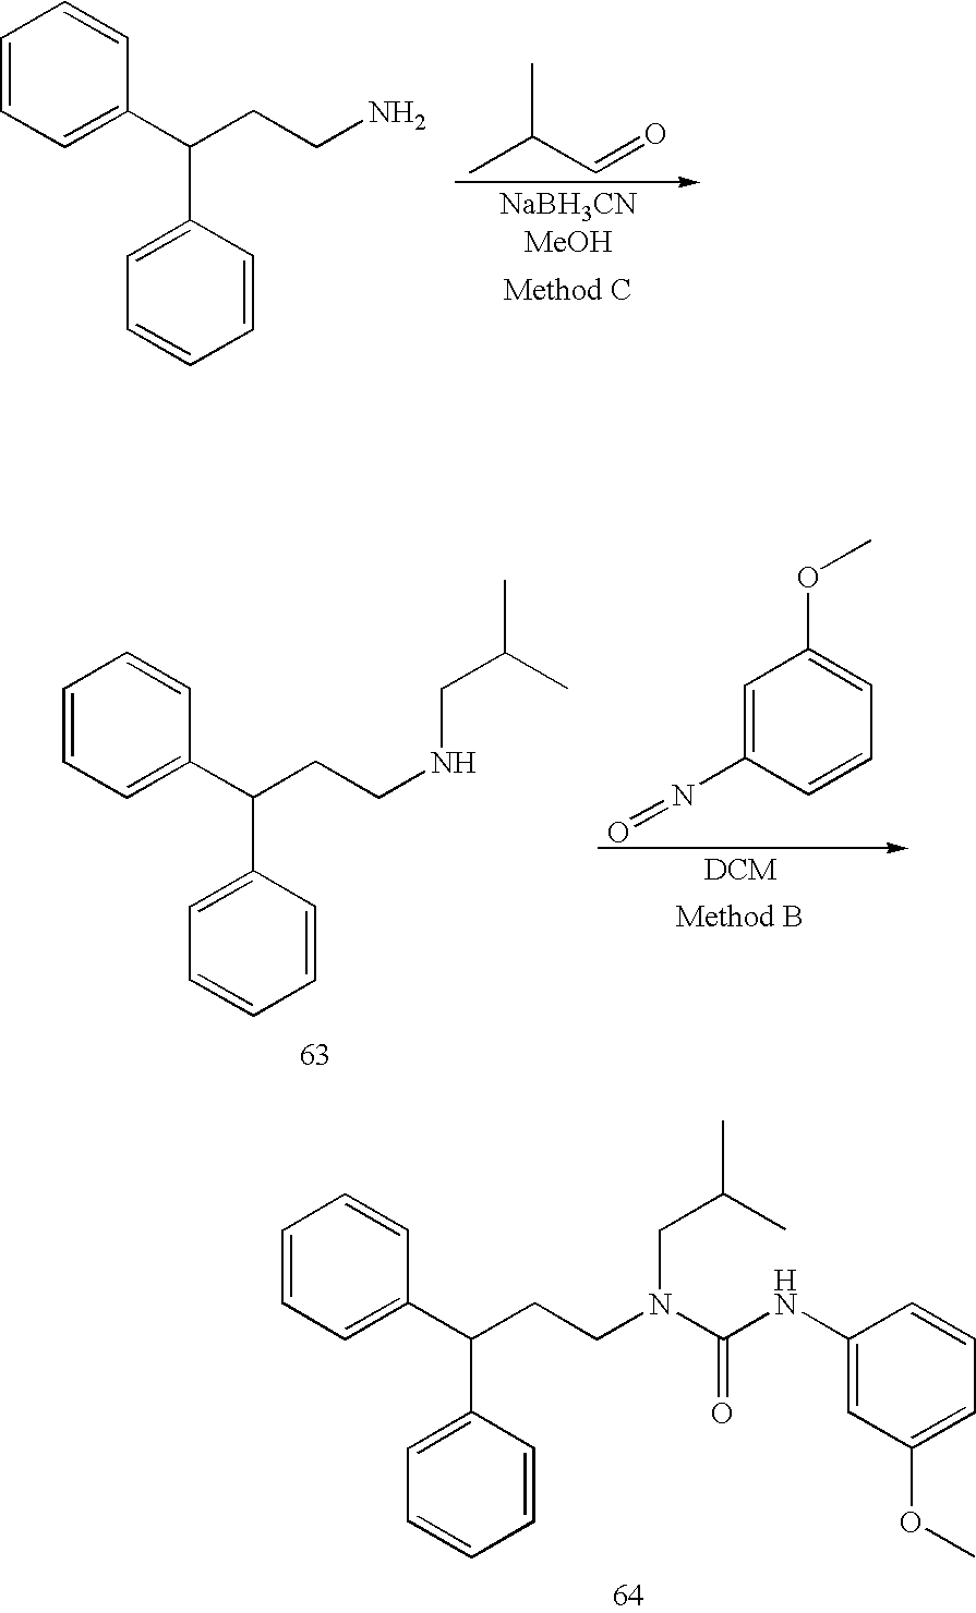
CC(C=O)C.C1=CC=C(C(CCN)C2=CC=CC=C2)C=C1.C1=CC=C(C(CCNCC(C)C)C2=CC=CC=C2)C=C1.C1=C(N=O)C=CC=C1OC.C1=CC=C(C(CCN(C(NC2=CC(OC)=CC=C2)=O)CC(C)C)C2=CC=CC=C2)C=C1
